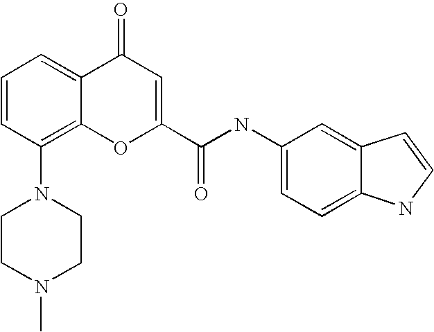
C1CN(C)CCN1C1=C2C(=CC=C1)C(=O)C=C(C(NC1=CC=C3C(=C1)C=CN3)=O)O2
